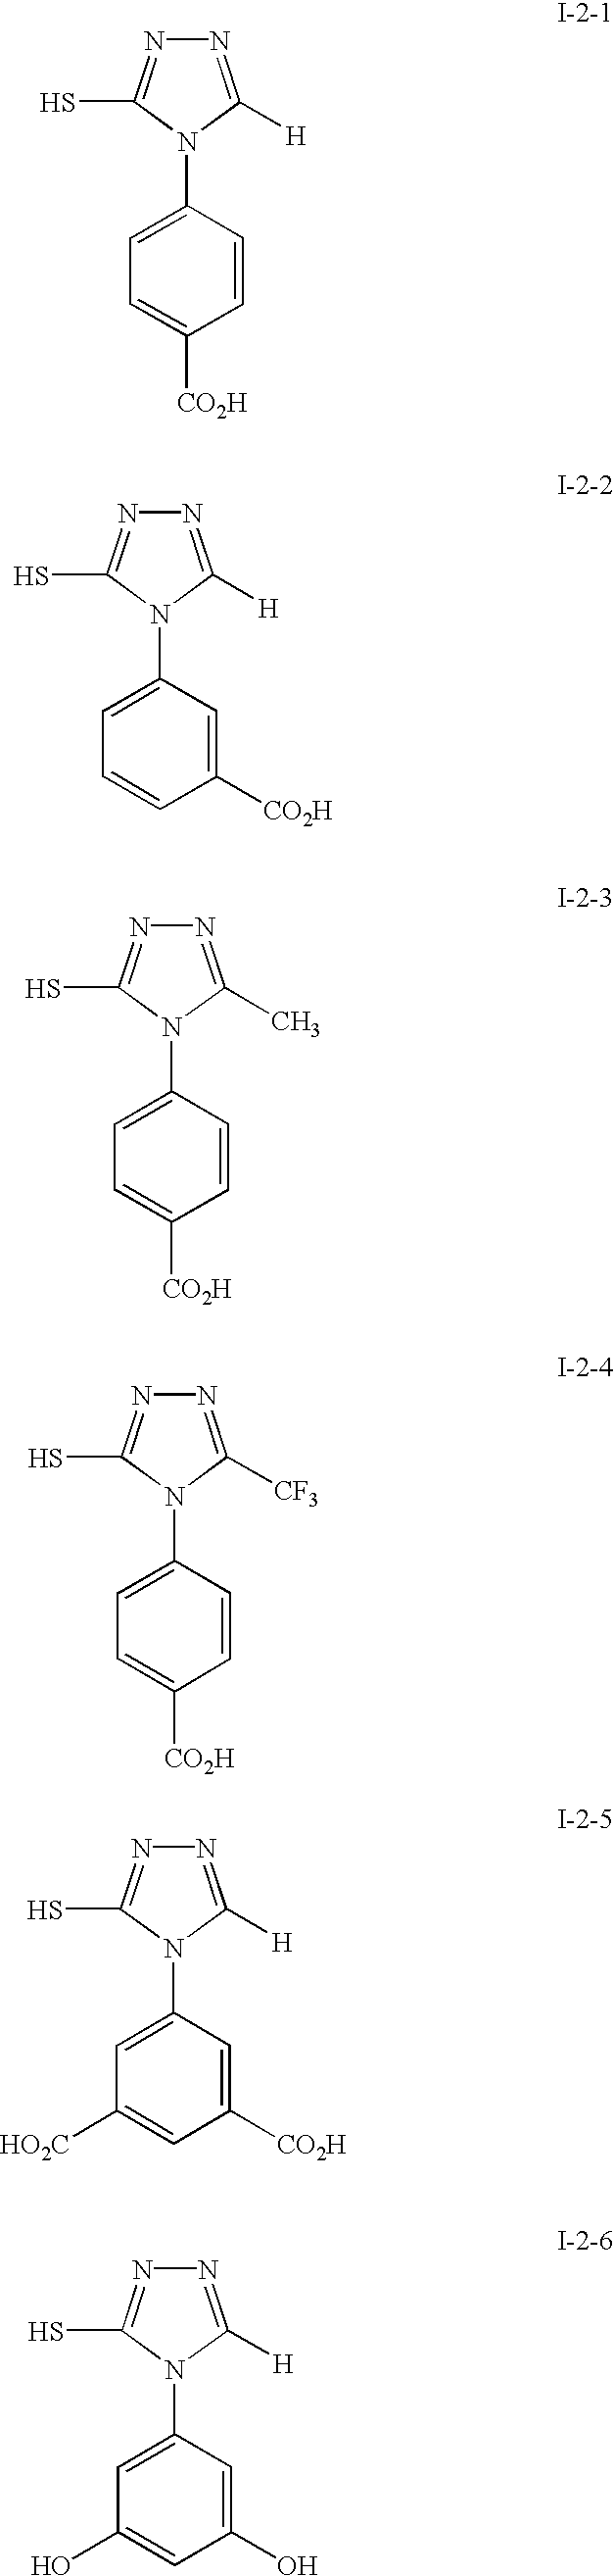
N1=C([H])N(C2=CC=C([CO2H])C=C2)C(S)=N1.N1=C([H])N(C2=CC=CC([CO2H])=C2)C(S)=N1.N1=C(C)N(C2=CC=C([CO2H])C=C2)C(S)=N1.N1=C([CF3])N(C2=CC=C([CO2H])C=C2)C(S)=N1.N1=C([H])N(C2=CC([HO2C])=CC([CO2H])=C2)C(S)=N1.N1=C([H])N(C2=CC(O)=CC(O)=C2)C(S)=N1
